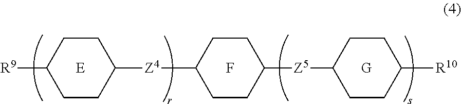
C1CC([Z5]C2CCC([R10])CC2)CCC1[Z4]C1CCC([R9])CC1.[E].F.[G]
